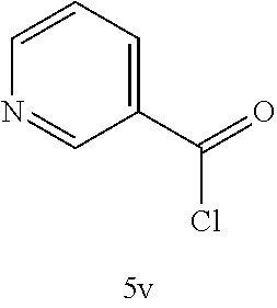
C1=CC=C(C(=O)Cl)C=N1
